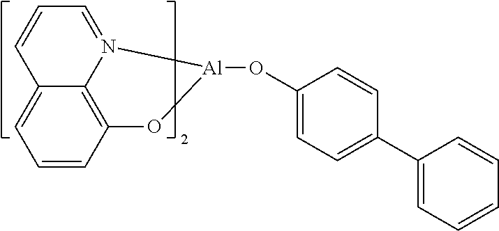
C1=CC2=C3C(=C1)C=CC=N3[Al](OC1=CC=C(C3=CC=CC=C3)C=C1)O2
